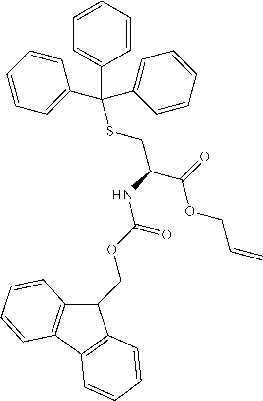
C1(COC(NC(CSC(C2=CC=CC=C2)(C2=CC=CC=C2)C2=CC=CC=C2)C(=O)OCC=C)=O)C2=C(C3=C1C=CC=C3)C=CC=C2
